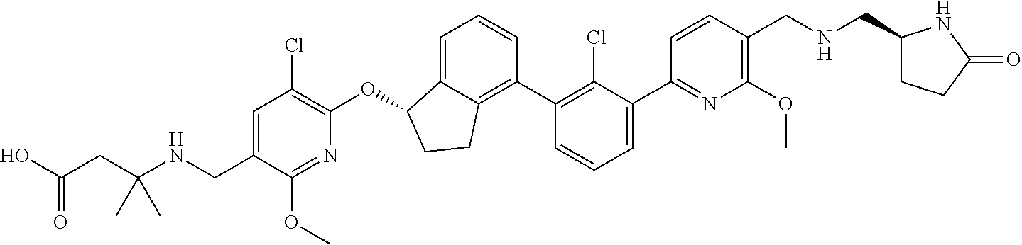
O(C1C2=CC=CC(C3=C(Cl)C(C4=NC(OC)=C(CNCC5CCC(=O)N5)C=C4)=CC=C3)=C2CC1)C1=C(Cl)C=C(CNC(CC(O)=O)(C)C)C(OC)=N1
